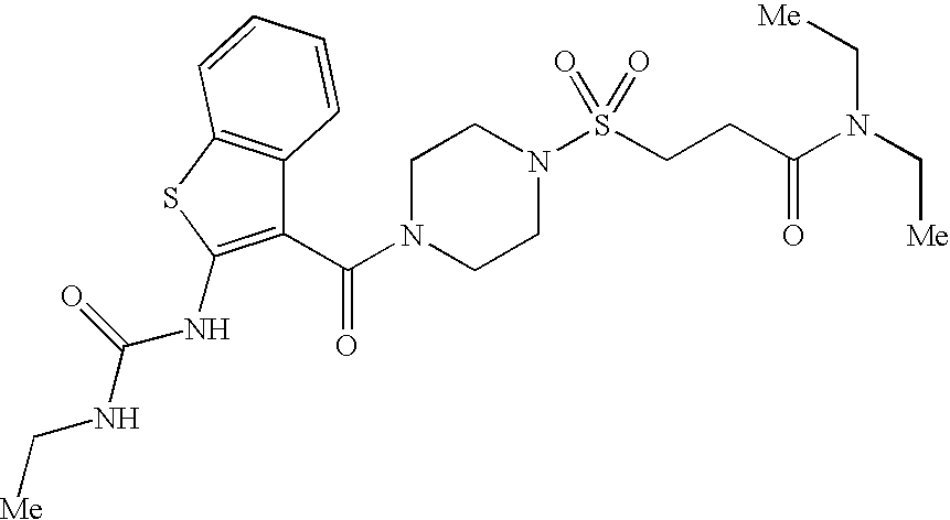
C1N(C(C2=C(NC(NC[Me])=O)SC3=C2C=CC=C3)=O)CCN(S(CCC(N(C[Me])C[Me])=O)(=O)=O)C1
